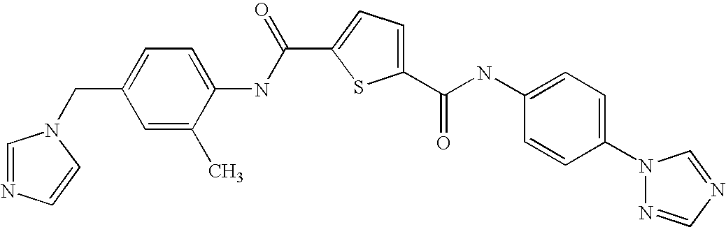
C1(C(NC2=CC=C(N3N=CN=C3)C=C2)=O)=CC=C(C(=O)NC2=CC=C(CN3C=NC=C3)C=C2C)S1
